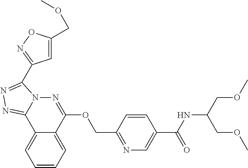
C1=CC=C2C(=C1)C1=NN=C(C3=NOC(COC)=C3)N1N=C2OCC1=NC=C(C(NC(COC)COC)=O)C=C1
